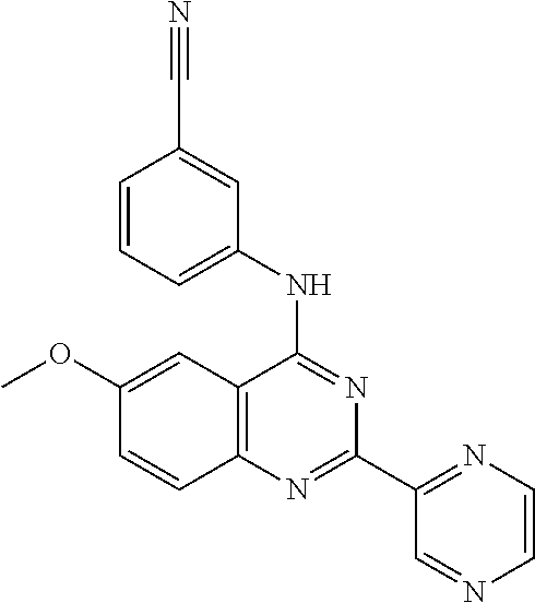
C1(OC)=CC2=C(C=C1)N=C(C1=NC=CN=C1)N=C2NC1=CC=CC(C#N)=C1
